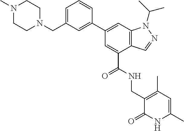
C1(C2=CC(CN3CCN(C)CC3)=CC=C2)=CC2=C(C(C(NCC3=C(C)C=C(C)NC3=O)=O)=C1)C=NN2C(C)C
